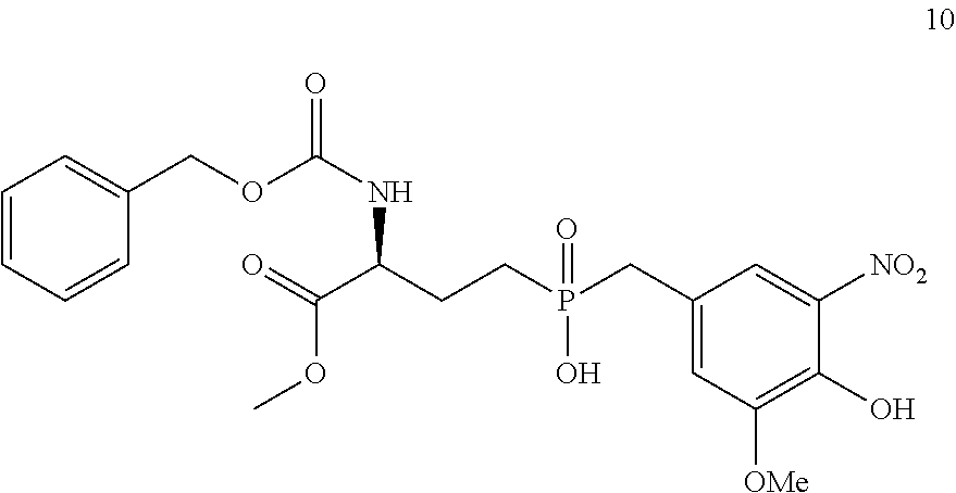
C1=CC=CC(COC(NC(C(=O)OC)CCP(CC2=CC([OMe])=C(O)C([NO2])=C2)(O)=O)=O)=C1
